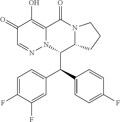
C1=C(F)C(F)=CC(C(C2=CC=C(F)C=C2)C2C3N(C(=O)C4=C(O)C(=O)C=NN24)CCC3)=C1
